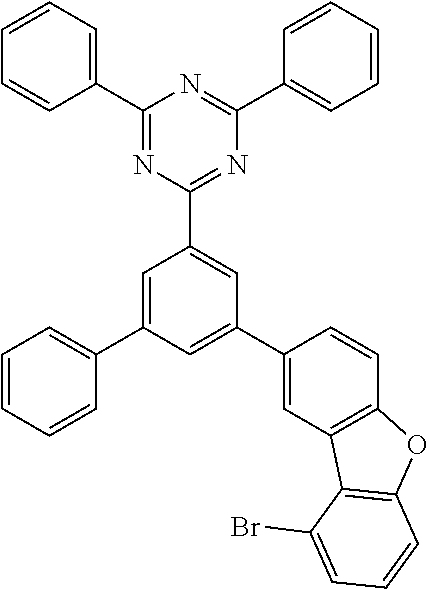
C1(C2=NC(C3=CC(C4=CC5=C(C=C4)OC4=C5C(Br)=CC=C4)=CC(C4=CC=CC=C4)=C3)=NC(C3=CC=CC=C3)=N2)=CC=CC=C1
